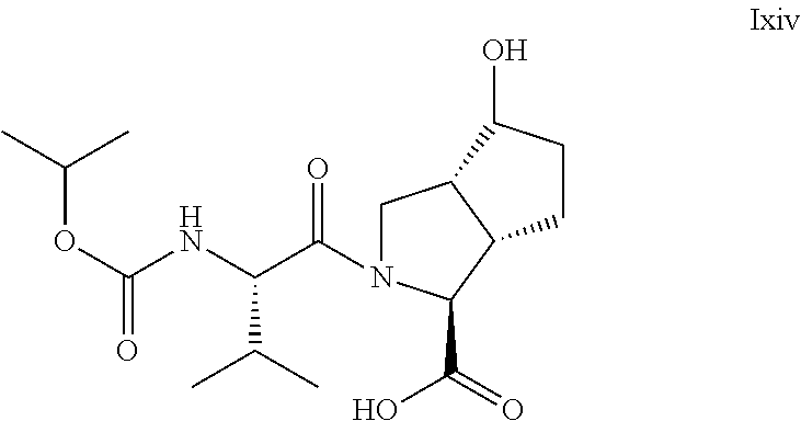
C1N(C(C(NC(OC(C)C)=O)C(C)C)=O)C(C(=O)O)C2C1C(O)CC2
